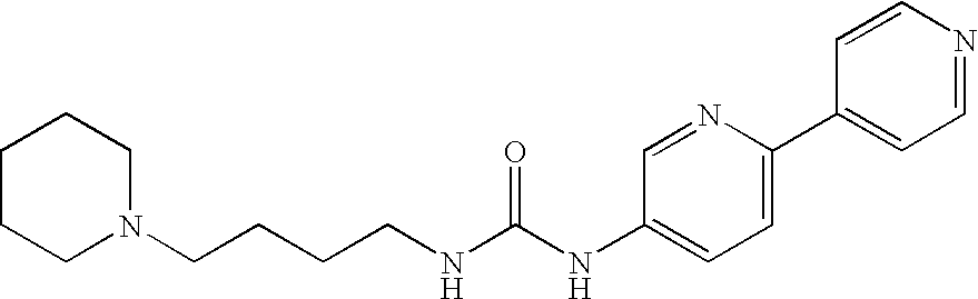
C1CCN(CCCCNC(NC2=CC=C(C3=CC=NC=C3)N=C2)=O)CC1
